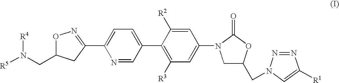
O1C(CN([R5])[R4])CC(C2=CC=C(C3=C([R3])C=C(N4CC(CN5N=NC([R1])=C5)OC4=O)C=C3[R2])C=N2)=N1
